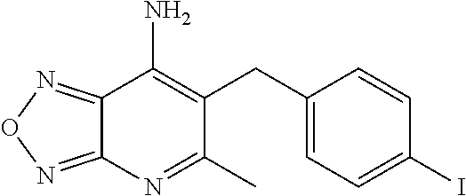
C1(CC2=CC=C(I)C=C2)=C(N)C2=NON=C2N=C1C
